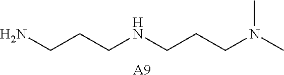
[A9].NCCCNCCCN(C)C
